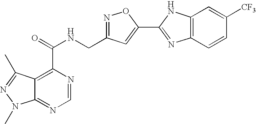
C12=NC=NC(C(=O)NCC3=NOC(C4=NC5=C(N4)C=C([CF3])C=C5)=C3)=C1C(C)=NN2C
